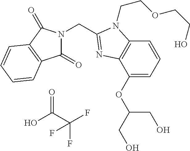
C1(=O)N(CC2=NC3=C(C=CC=C3OC(CO)CO)N2CCOCCO)C(=O)C2=C1C=CC=C2.O=C(C(F)(F)F)O
